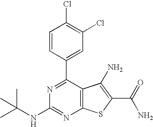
C1=CC(C2=NC(NC(C)(C)C)=NC3=C2C(N)=C(C(N)=O)S3)=CC(Cl)=C1Cl
